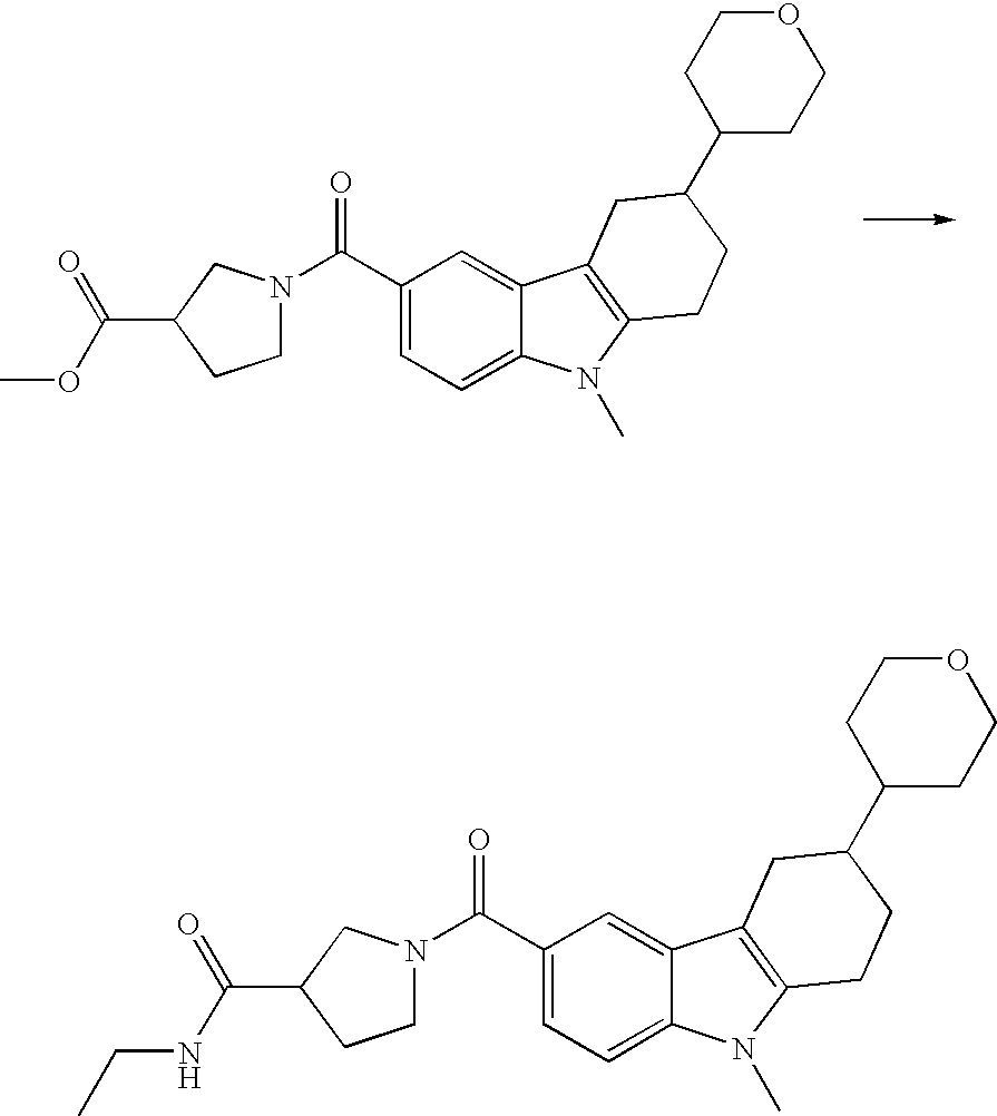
C1(C(N2CCC(C(OC)=O)C2)=O)=CC=C2C(=C1)C1=C(N2C)CCC(C2CCOCC2)C1.C1(C(N2CCC(C(=O)NCC)C2)=O)=CC=C2C(=C1)C1=C(N2C)CCC(C2CCOCC2)C1
